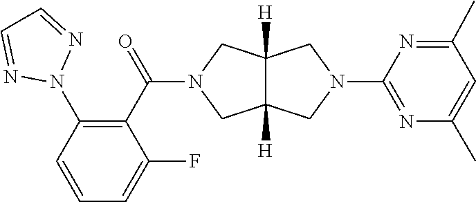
N1(C2=NC(C)=CC(C)=N2)CC2([H])C([H])(C1)CN(C(C1=C(N3N=CC=N3)C=CC=C1F)=O)C2
